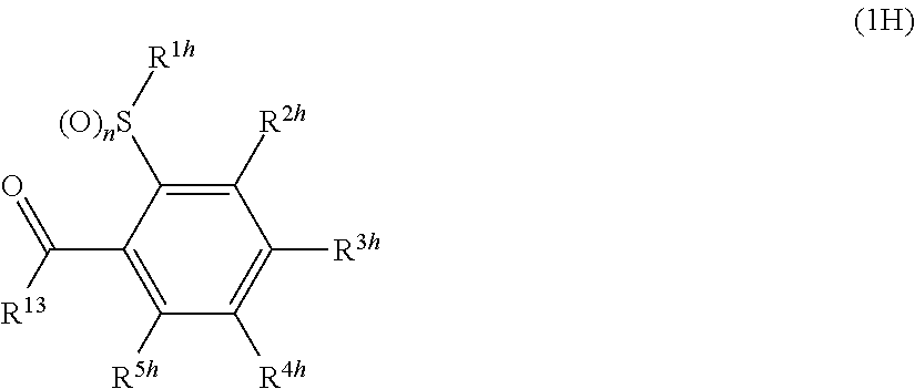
C1([R5h])=C(C(=O)[R13])C([(O)nS][R1h])=C([R2h])C([R3h])=C1[R4h]
